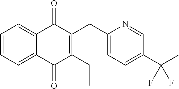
C1=C2C(=O)C(CC3=CC=C(C(C)(F)F)C=N3)=C(CC)C(=O)C2=CC=C1
